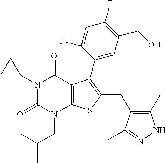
C1C(N2C(=O)N(CC(C)C)C3=C(C2=O)C(C2=CC(CO)=C(F)C=C2F)=C(CC2=C(C)NN=C2C)S3)C1
